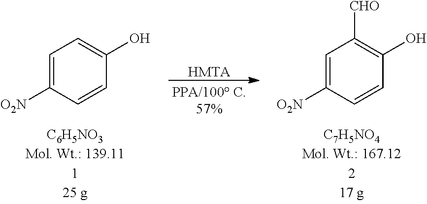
C1=C([O2N])C=CC(O)=C1.[HMTA].C1=C([O2N])C=CC(O)=C1[CHO]
